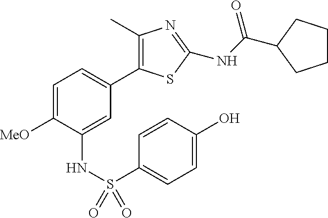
C1=C([MeO])C(NS(C2=CC=C(O)C=C2)(=O)=O)=CC(C2=C(C)N=C(NC(=O)C3CCCC3)S2)=C1
